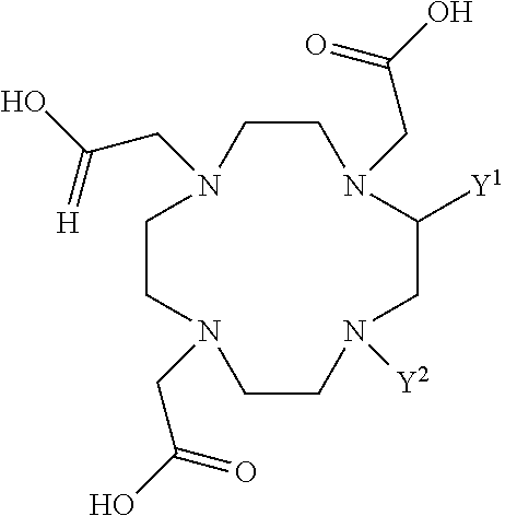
C1CN(CC(O)=O)C([Y1])CN([Y2])CCN(CC(O)=O)CCN1CC(O)=[H]
